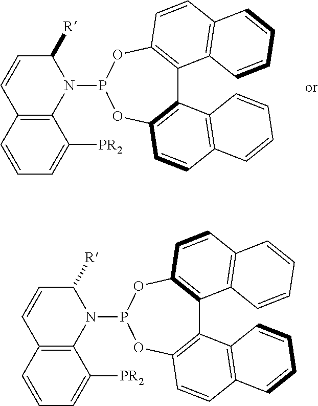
C12=C(C=CC=C1[PR2])C=CC([R])N2P1OC2=C(C3=C(O1)C=CC1=C3C=CC=C1)C1=C(C=C2)C=CC=C1.C12=C(C=CC=C1[PR2])C=CC([R])N2P1OC2=C(C3=C(O1)C=CC1=C3C=CC=C1)C1=C(C=C2)C=CC=C1
